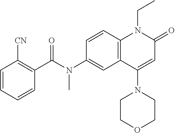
N(C1=CC2=C(C=C1)N(CC)C(=O)C=C2N1CCOCC1)(C(C1=C([CN])C=CC=C1)=O)C
